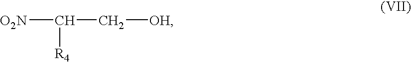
[O2N]C(C[OH])[R4]
